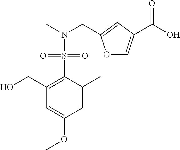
O1C=C(C(O)=O)C=C1CN(C)S(C1=C(CO)C=C(OC)C=C1C)(=O)=O
